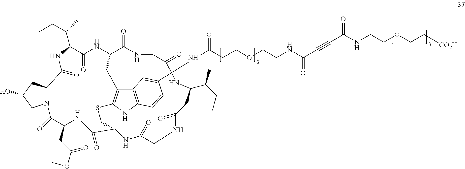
C1(=O)NC(C(C)CC)CC(=O)NCC(=O)NC2C(=O)NC(CC(OC)=O)C(=O)N3C(C(=O)NC(C(CC)C)C(=O)NC(C(=O)NC1)CC1=C(NC4=C1C=C(NC(CCOCCNC(C#CC(NCCOCC[CO2H])=O)=O)=O)C=C4)SC2)CC(O)C3
